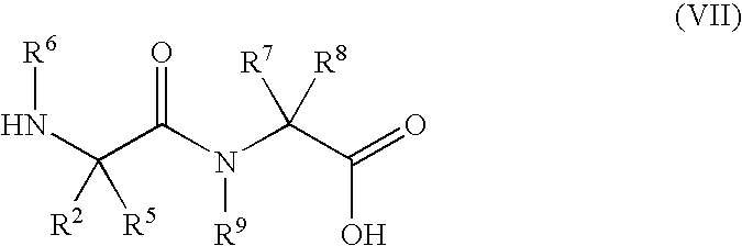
N(C(C(N([R9])C(C(=O)O)([R7])[R8])=O)([R2])[R5])[R6]
